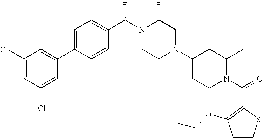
ClC1=CC(Cl)=CC(C2=CC=C(C(N3CCN(C4CC(C)N(C(C5=C(OCC)C=CS5)=O)CC4)CC3C)C)C=C2)=C1
